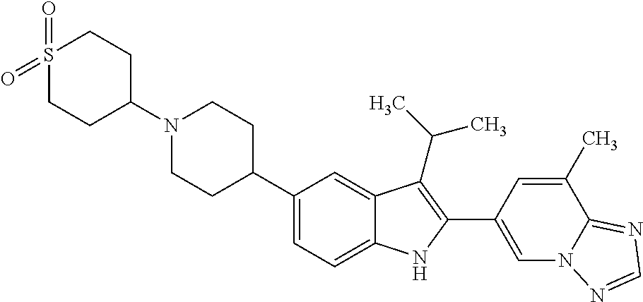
N1(C2CCS(=O)(=O)CC2)CCC(C2=CC=C3C(=C2)C(C(C)C)=C(C2=CN4C(=NC=N4)C(C)=C2)N3)CC1
